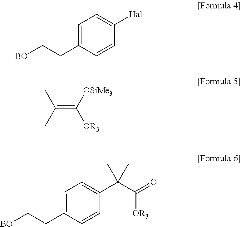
C1=C(CC[BO])C=CC([Hal])=C1.C1=C(CC[BO])C=CC(C(C)(C)C(=O)[OR3])=C1.C(=C([OSiMe3])[OR3])(C)C
